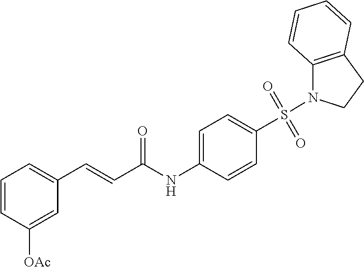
C1=CC([OAc])=CC(C=CC(NC2=CC=C(S(=O)(=O)N3C4=C(CC3)C=CC=C4)C=C2)=O)=C1
